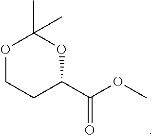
O1CCC(C(=O)OC)OC1(C)C
